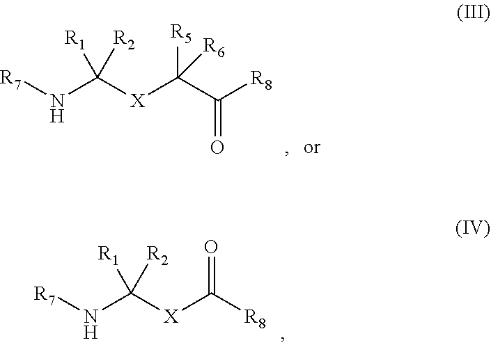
[R7]NC([X]C(C([R8])=O)([R5])[R6])([R1])[R2].[R7]NC([X]C([R8])=O)([R1])[R2]
